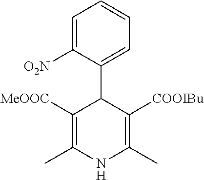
C1=C([O2N])C(C2C([COOIBu])=C(C)NC(C)=C2[MeOOC])=CC=C1
